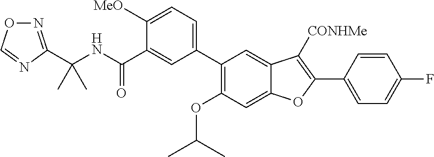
C(NC(C1=CC(C2=C(OC(C)C)C=C3C(=C2)C([CONHMe])=C(C2=CC=C(F)C=C2)O3)=CC=C1[MeO])=O)(C)(C)C1=NOC=N1
